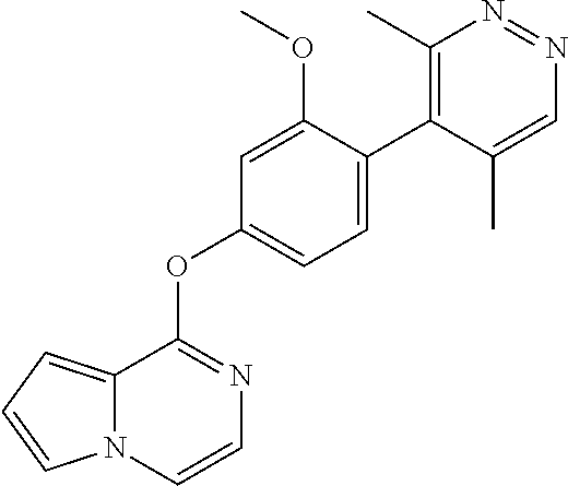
C12=CC=CN1C=CN=C2OC1=CC=C(C2=C(C)N=NC=C2C)C(OC)=C1
